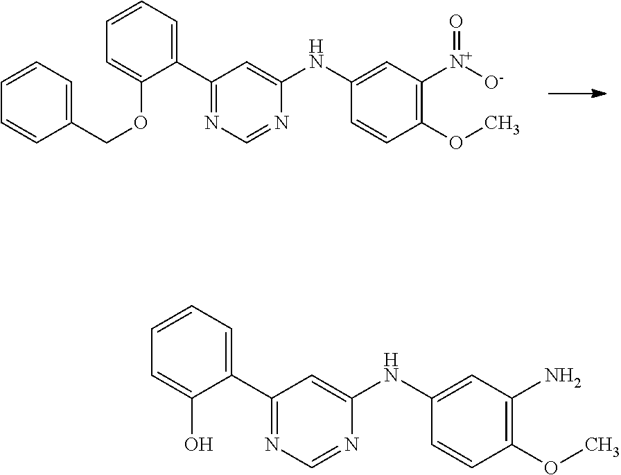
C1(C2=CC=CC=C2OCC2=CC=CC=C2)=NC=NC(NC2=CC([N+]([O-])=O)=C(OC)C=C2)=C1.C1(C2=CC=CC=C2O)=NC=NC(NC2=CC(N)=C(OC)C=C2)=C1
